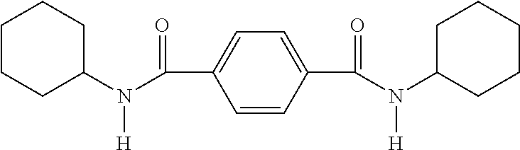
C1CCC(N(C(C2=CC=C(C(N(C3CCCCC3)[H])=O)C=C2)=O)[H])CC1
